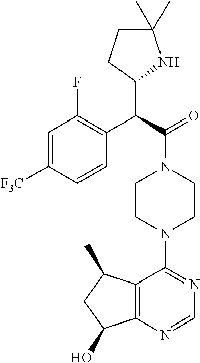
C(C(=O)N1CCN(C2=NC=NC3=C2C(C)CC3O)CC1)(C1NC(C)(C)CC1)C1=C(F)C=C([F3C])C=C1
